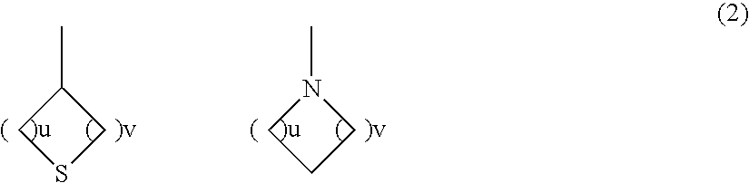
C1SCC1C.C1CCN1C
